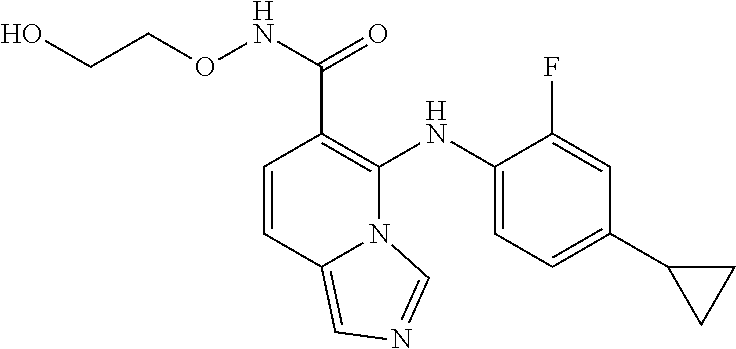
C1(NC2=C(C(NOCCO)=O)C=CC3=CN=CN23)=CC=C(C2CC2)C=C1F
